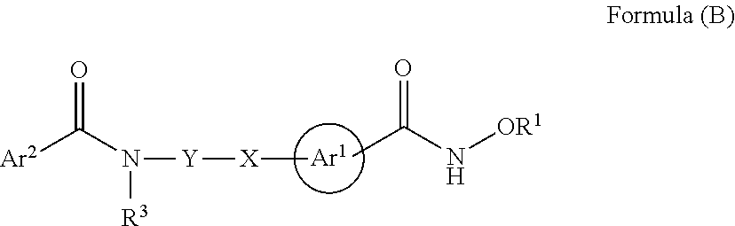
[Ar1].O=C(N([Y][X]C)[R3])[Ar2].CC(N[OR1])=O
